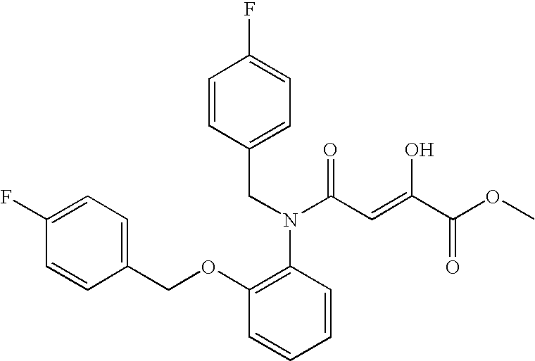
C1(F)=CC=C(COC2=C(N(C(C=C(C(OC)=O)O)=O)CC3=CC=C(F)C=C3)C=CC=C2)C=C1
